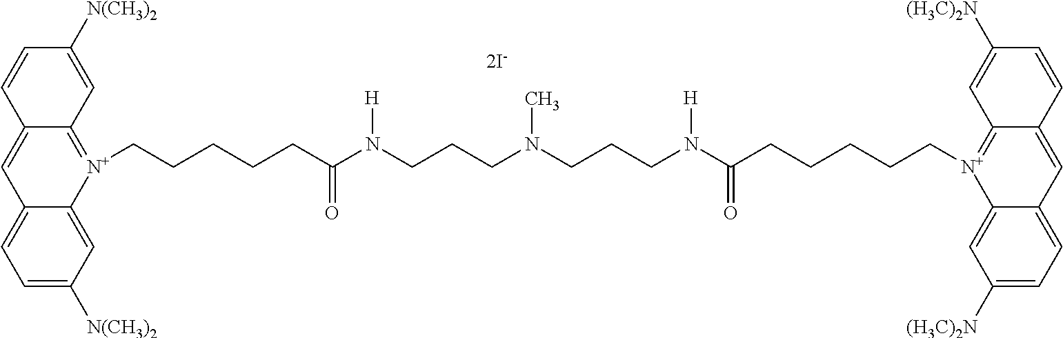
C12=CC=C([N(CH3)2])C=C1[N+](CCCCCC(N(CCCN(CCCN(C(CCCCC[N+]1=C3C(=CC4=CC=C([(H3C)2N])C=C41)C=CC([(H3C)2N])=C3)=O)[H])C)[H])=O)=C1C(=C2)C=CC([N(CH3)2])=C1
